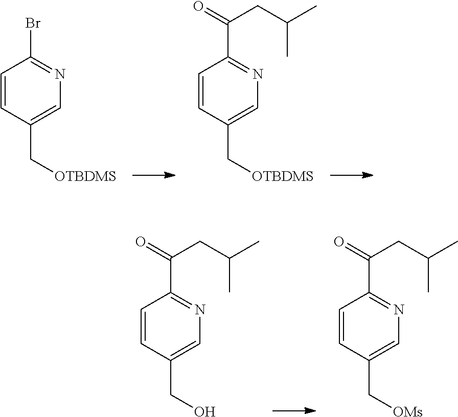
C1=CC(C[OTBDMS])=CN=C1Br.C1=CC(C[OTBDMS])=CN=C1C(=O)CC(C)C.C1=CC(CO)=CN=C1C(=O)CC(C)C.C1=CC(C[OMs])=CN=C1C(=O)CC(C)C
